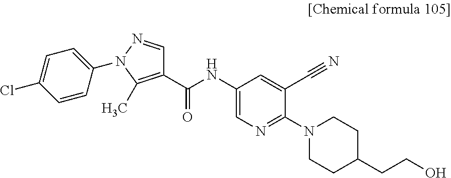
C1(Cl)=CC=C(N2N=CC(C(NC3=CN=C(N4CCC(CCO)CC4)C(C#N)=C3)=O)=C2C)C=C1
